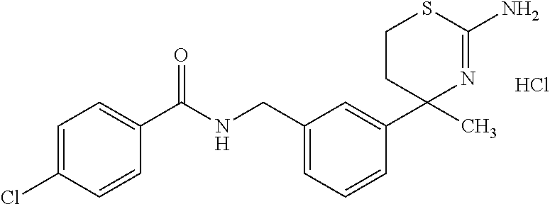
C1=C(Cl)C=CC(C(NCC2=CC=CC(C3(C)N=C(N)SCC3)=C2)=O)=C1.Cl
